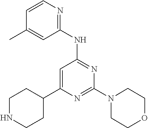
N1=C(N2CCOCC2)N=C(NC2=NC=CC(C)=C2)C=C1C1CCNCC1
